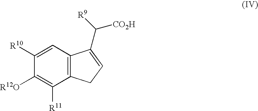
C1([R10])=CC2=C(C([R11])=C1[R12O])CC=C2C([R9])[CO2H]
